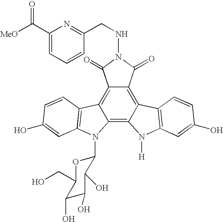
C12=C3C(=C4C(=C1C(=O)N(NCC1=NC(C([MeO])=O)=CC=C1)C2=O)C1=C(N4[H])C=C(O)C=C1)N(C1OC(CO)C(O)C(O)C1O)C1=C3C=CC(O)=C1
